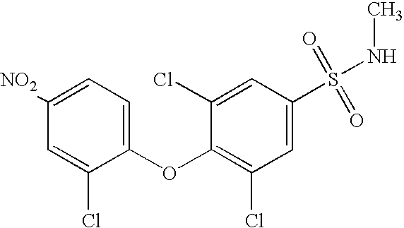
O(C1=C(Cl)C=C(S(=O)(=O)NC)C=C1Cl)C1=CC=C([NO2])C=C1Cl
